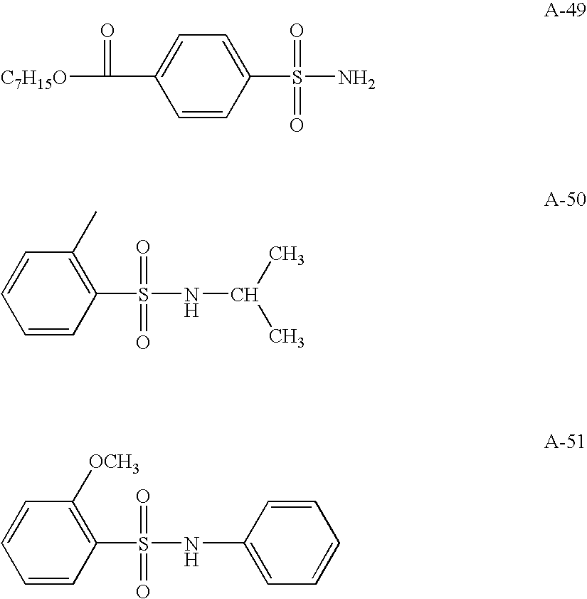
C1=CC(S(=O)(=O)N)=CC=C1C(=O)[C7H15O].C1=CC(S(=O)(=O)NC(C)C)=C(C)C=C1.C1=CC(S(=O)(=O)NC2=CC=CC=C2)=C([OCH3])C=C1
